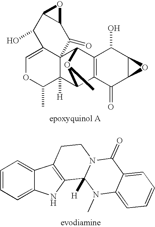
C1=C2C3(C([H])(C(C)O1)C1C4=C(C3O1C)C(O)C1C(C4=O)O1)C(=O)C1C(C2O)O1.C1=CC=C2C(=C1)C1=C(N2)C2([H])N(CC1)C(=O)C1=CC=CC=C1N2C
